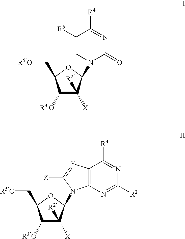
C1([R3O])C([X])([R2])C(N2C(=O)N=C([R4])C([R5])=C2)OC1C[R5O].C1([R3O])C([X])([R2])C(N2C3=C([Y]=C2[Z])C([R4])=NC([R2])=N3)OC1C[R5O]
